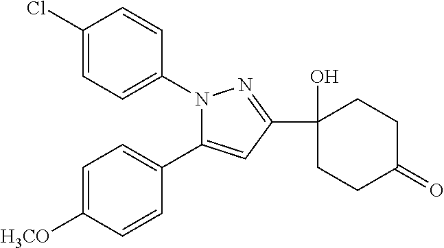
C1(Cl)=CC=C(N2C(C3=CC=C([H3CO])C=C3)=CC(C3(O)CCC(=O)CC3)=N2)C=C1
